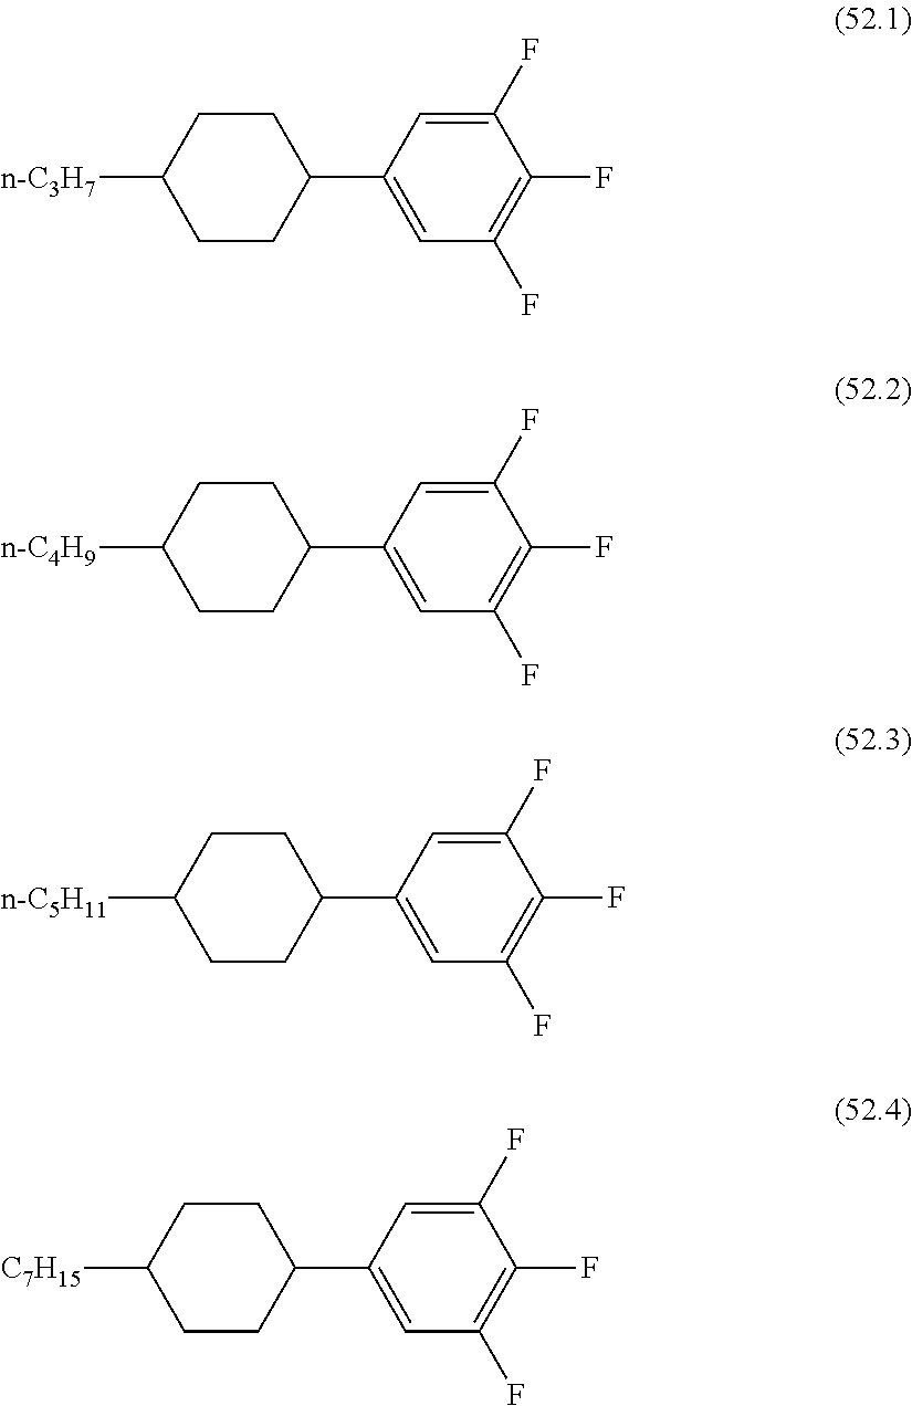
C1CC(C2=CC(F)=C(F)C(F)=C2)CCC1[n-C3H7].C1CC(C2=CC(F)=C(F)C(F)=C2)CCC1[n-C4H9].C1CC(C2=CC(F)=C(F)C(F)=C2)CCC1[n-C5H11].C1CC(C2=CC(F)=C(F)C(F)=C2)CCC1[C7H15]
